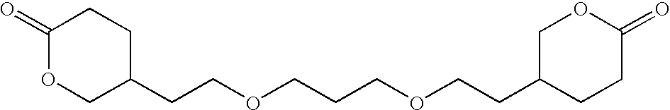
C1(=O)OCC(CCOCCCOCCC2CCC(=O)OC2)CC1
